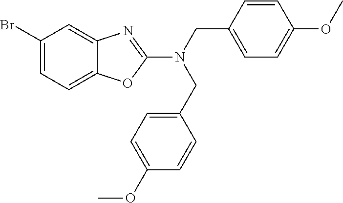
C1(Br)=CC=C2C(=C1)N=C(N(CC1=CC=C(OC)C=C1)CC1=CC=C(OC)C=C1)O2
